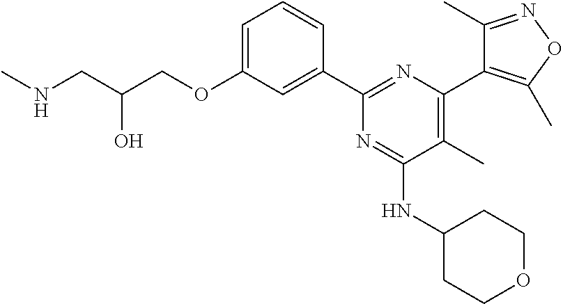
C1=C(OCC(CNC)O)C=C(C2=NC(C3=C(C)ON=C3C)=C(C)C(NC3CCOCC3)=N2)C=C1
